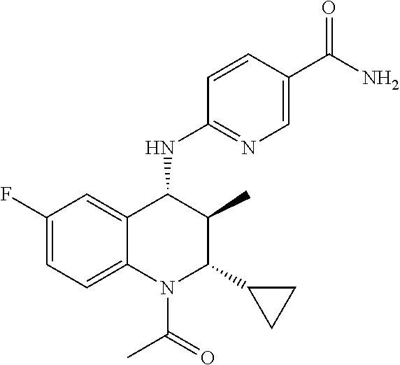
C1(F)=CC=C2C(=C1)C(NC1=NC=C(C(N)=O)C=C1)C(C)C(C1CC1)N2C(C)=O
